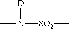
CN([SO2]C)[D]
